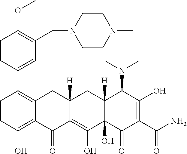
C1=CC(O)=C2C(=C1C1=CC(CN3CCN(C)CC3)=C(OC)C=C1)CC1([H])C(=C(O)C3(O)C([H])(C1)C(N(C)C)C(O)=C(C(N)=O)C3=O)C2=O
